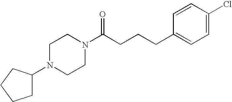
C1(N2CCN(C(CCCC3=CC=C(Cl)C=C3)=O)CC2)CCCC1
